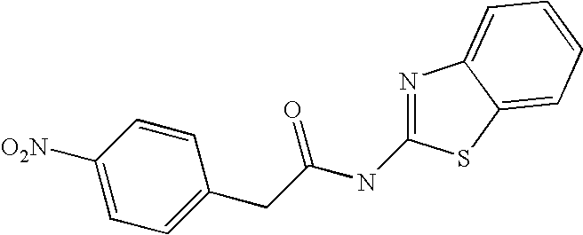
C1([O2N])=CC=C(CC(NC2=NC3=CC=CC=C3S2)=O)C=C1
